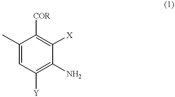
C1(C)=CC([Y])=C(N)C([X])=C1[COR]
